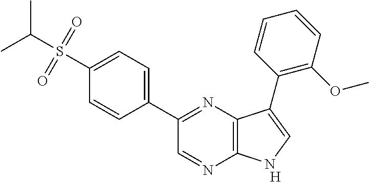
C1(C2=NC3=C(N=C2)NC=C3C2=C(OC)C=CC=C2)=CC=C(S(C(C)C)(=O)=O)C=C1.[H]
